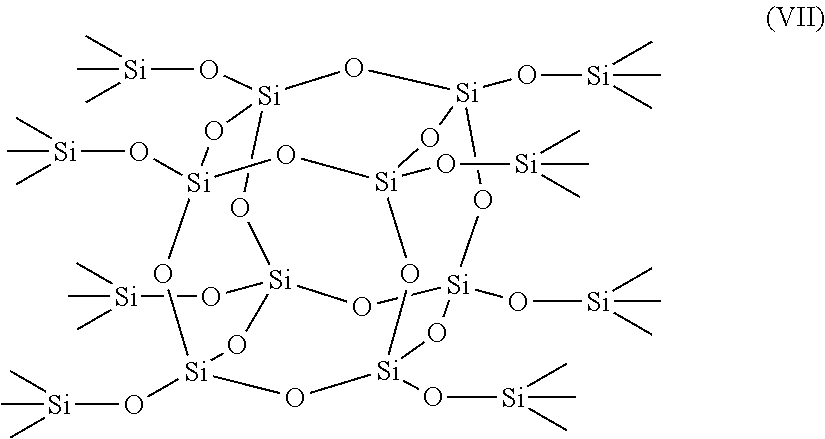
[Si]12(O[Si](C)(C)C)O[Si]3(O[Si](C)(C)C)O[Si]4(O[Si](C)(C)C)O[Si](O[Si](C)(C)C)(O1)O[Si]1(O[Si](C)(C)C)O[Si](O[Si](C)(C)C)(O[Si](O[Si](C)(C)C)(O[Si](O[Si](C)(C)C)(O1)O2)O3)O4
